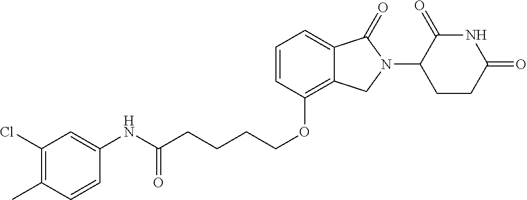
C(OC1=C2C(=CC=C1)C(=O)N(C1C(=O)NC(=O)CC1)C2)CCCC(NC1=CC(Cl)=C(C)C=C1)=O
